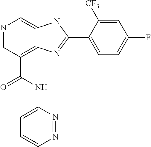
N1=CC(C(NC2=CC=CN=N2)=O)=C2C(=C1)NC(C1=CC=C(F)C=C1[CF3])=N2
